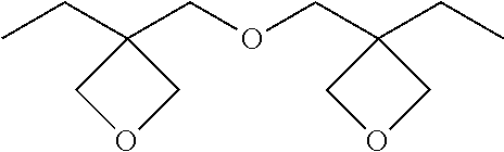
CCC1(COCC2(CC)COC2)COC1
